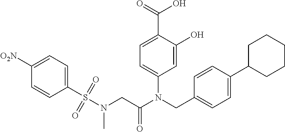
C1=C(O)C(C(=O)O)=CC=C1N(CC1=CC=C(C2CCCCC2)C=C1)C(CN(S(C1=CC=C([O2N])C=C1)(=O)=O)C)=O
